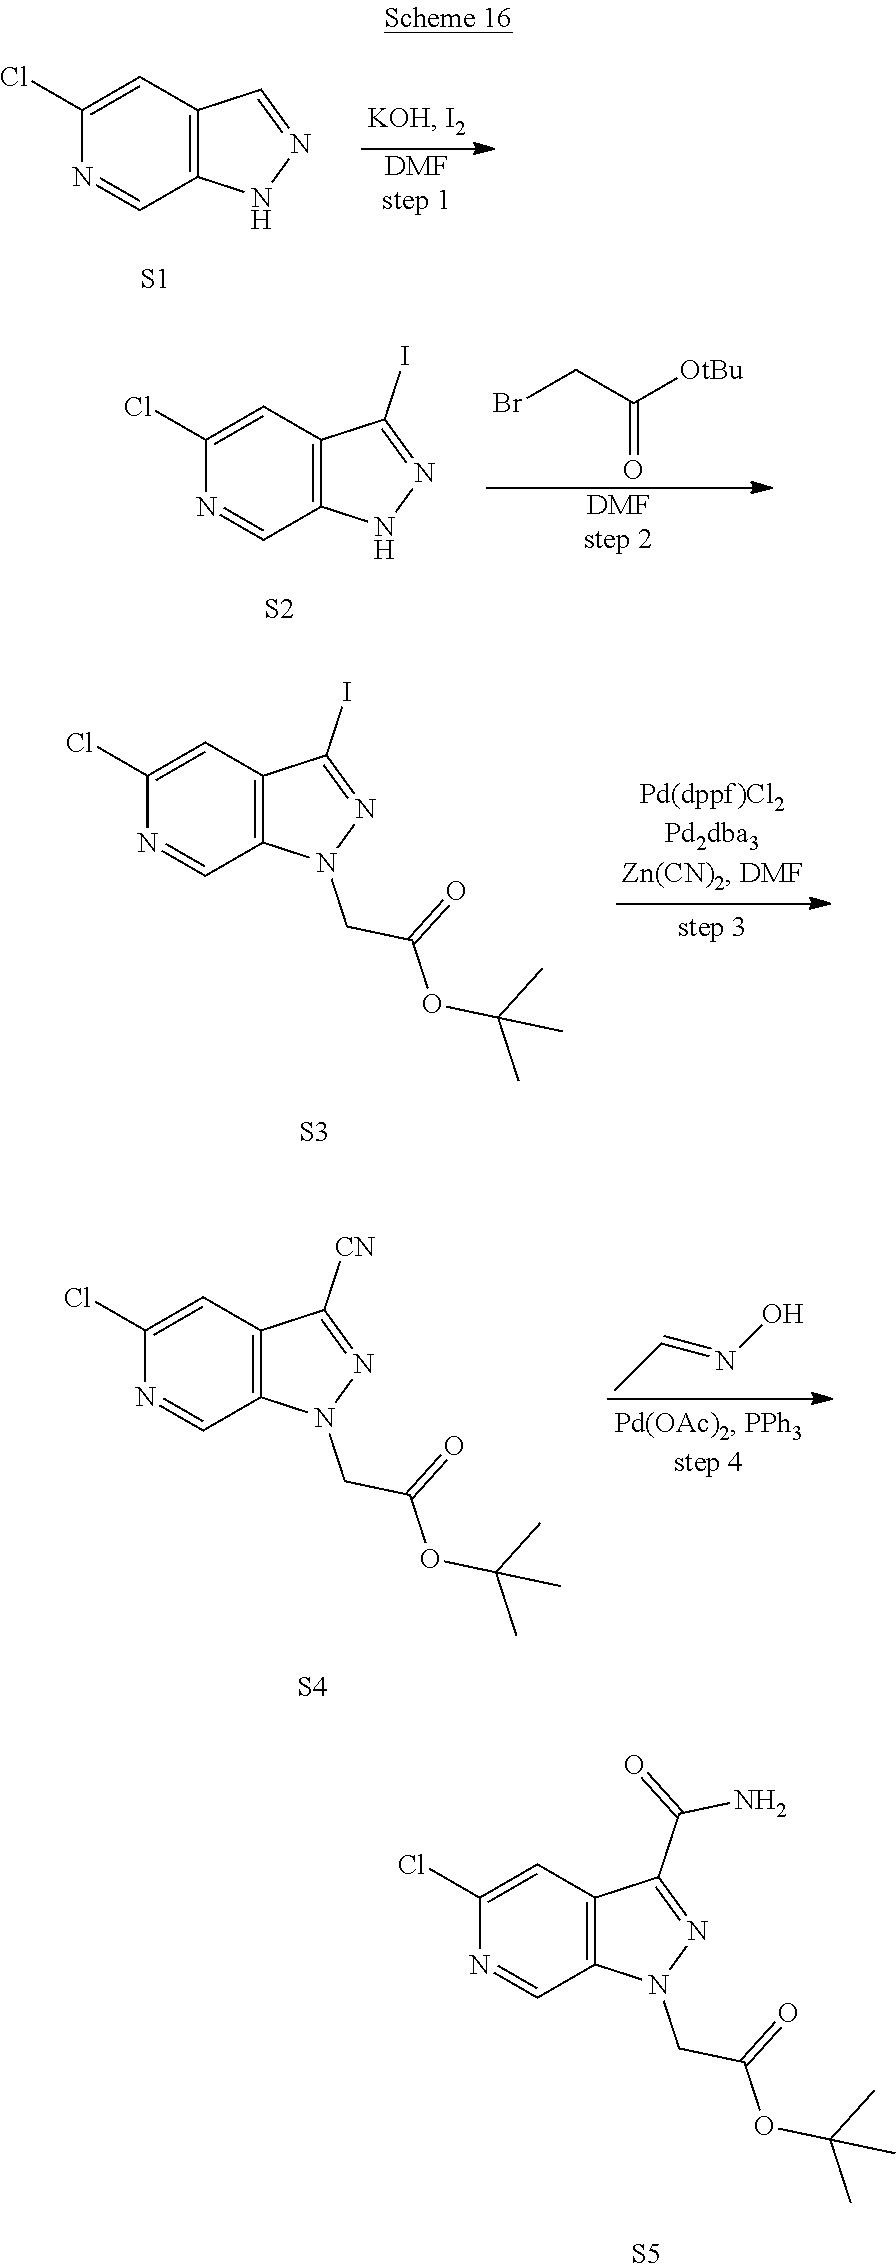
C1(Cl)=CC2=C(C=N1)N(CC(=O)OC(C)(C)C)N=C2C(N)=O.[S5].C1(Cl)=CC2=C(C=N1)NN=C2.[S1].[DMFstep 1].C1(Cl)=CC2=C(C=N1)NN=C2I.[S2].[DMFstep 2].BrCC([OtBu])=O.C1(Cl)=CC2=C(C=N1)N(CC(=O)OC(C)(C)C)N=C2I.[S3].C1(Cl)=CC2=C(C=N1)N(CC(=O)OC(C)(C)C)N=C2[CN].[S4].CC=NO
